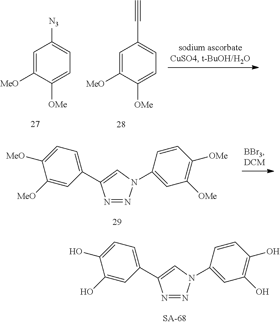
C1=C([MeO])C([OMe])=CC=C1[N3].C1=C([MeO])C([OMe])=CC=C1C#C.C1=C([MeO])C([MeO])=CC(C2=CN(C3=CC([OMe])=C([OMe])C=C3)N=N2)=C1.N1=NC(C2=CC=C(O)C(O)=C2)=CN1C1=CC(O)=C(O)C=C1
